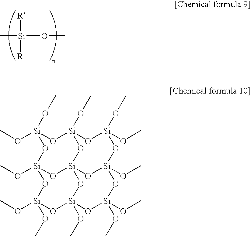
[R][Si]([R])(C)OC.CO[Si]1(OC)O[Si]2(OC)O[Si](OC)(OC)O[Si]3(OC)O[Si]4(O2)O[Si](OC)(O1)O[Si](OC)(OC)O[Si](OC)(O[Si](OC)(OC)O3)O4
